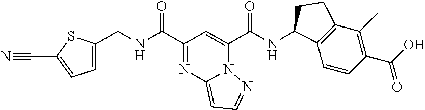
C1(C(NCC2=CC=C(C#N)S2)=O)=NC2=CC=NN2C(C(NC2C3=C(C(C)=C(C(O)=O)C=C3)CC2)=O)=C1
